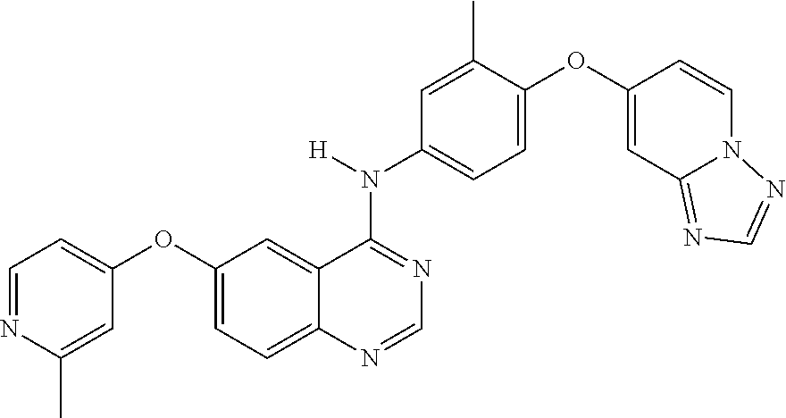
C1(OC2=CC=NC(C)=C2)=CC=C2C(=C1)C(N(C1=CC=C(OC3=CC4=NC=NN4C=C3)C(C)=C1)[H])=NC=N2
